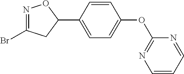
N1=C(Br)CC(C2=CC=C(OC3=NC=CC=N3)C=C2)O1
